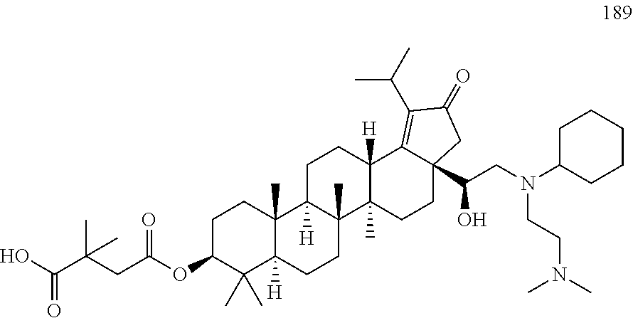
C1C(OC(CC(C(O)=O)(C)C)=O)C(C)(C)C2([H])C(C)(C1)C1([H])C(C)(CC2)C2(C)C([H])(CC1)C1=C(C(C)C)C(=O)CC1(C(CN(C1CCCCC1)CCN(C)C)O)CC2
